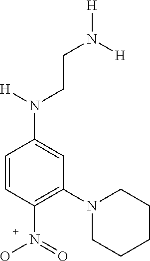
C1=CC(N(=O)O)=C(N2CCCCC2)C=C1N([H])CCN([H])[H]
